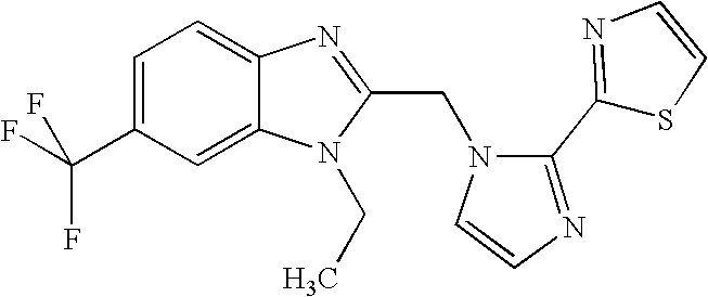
C12=CC(C(F)(F)F)=CC=C1N=C(CN1C=CN=C1C1=NC=CS1)N2CC
